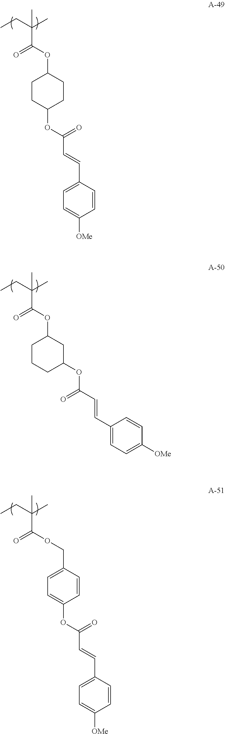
CCC(C)(C(OC1CCC(OC(=O)C=CC2=CC=C([OMe])C=C2)CC1)=O)C.CCC(C)(C(OC1CCCC(OC(C=CC2=CC=C([OMe])C=C2)=O)C1)=O)C.CCC(C)(C(OCC1=CC=C(OC(=O)C=CC2=CC=C([OMe])C=C2)C=C1)=O)C
